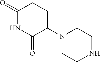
C1(=O)NC(=O)C(N2CCNCC2)CC1
